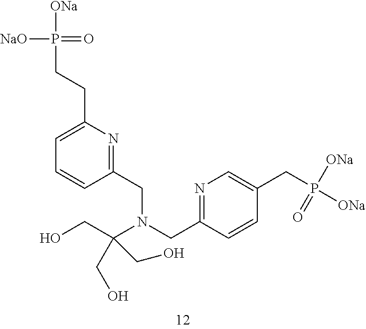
N1=C(CN(C(CO)(CO)CO)CC2=NC(CCP(=O)([NaO])[ONa])=CC=C2)C=CC(CP([ONa])(=O)[ONa])=C1
